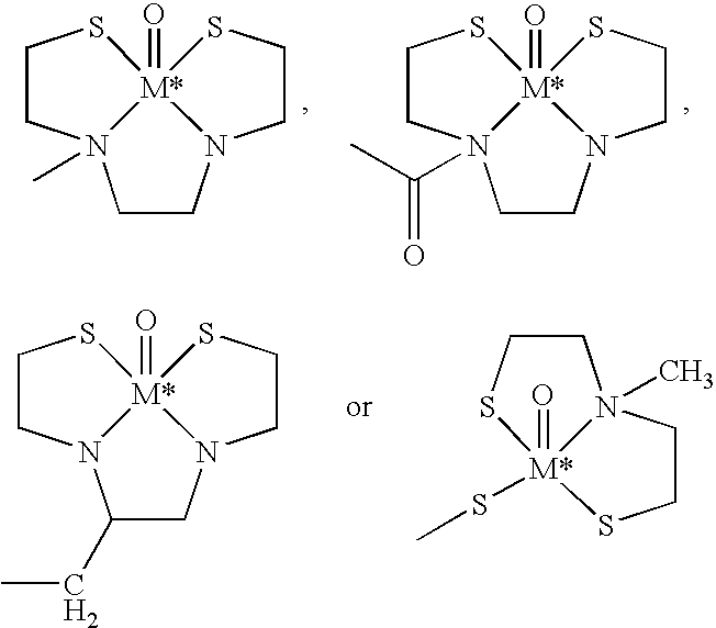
C1CN2CCS[M*]23(=O)N1(C)CCS3.C1CN2CCS[M*]23(=O)N1(C(C)=O)CCS3.C1(CC)CN2CCS[M*]23(=O)N1CCS3.C1CN2(C)CCS[M*]2(=O)(SC)S1
